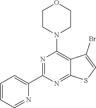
C1=CC=NC(C2=NC(N3CCOCC3)=C3C(=N2)SC=C3Br)=C1
